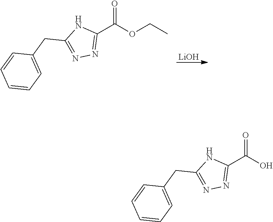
[LiOH].C1(C(OCC)=O)=NN=C(CC2=CC=CC=C2)N1.C1(C(O)=O)=NN=C(CC2=CC=CC=C2)N1
